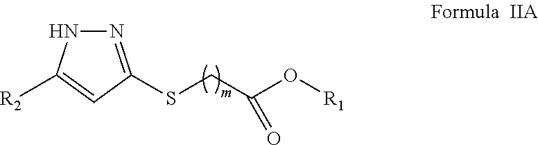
N1=C(SCC(O[R1])=O)C=C([R2])N1
